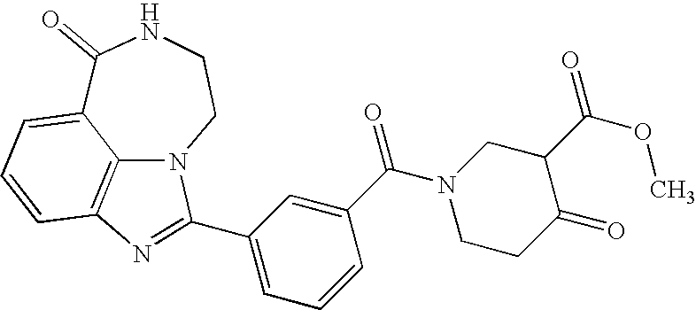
C1(=O)C2=CC=CC3=C2N(CCN1)C(C1=CC=CC(C(N2CC(C(OC)=O)C(=O)CC2)=O)=C1)=N3
